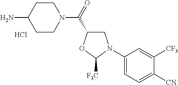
C1(N2CC(C(=O)N3CCC(N)CC3)OC2[F3C])=CC=C([CN])C([CF3])=C1.Cl
